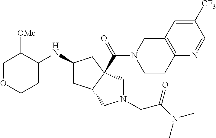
C1OCCC(NC2CC3C(C(N4CCC5=C(C4)C=C([CF3])C=N5)=O)(C2)CN(CC(N(C)C)=O)C3)C1[OMe]
